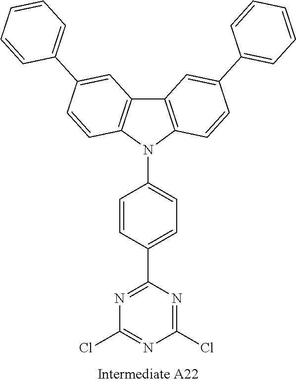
C1=CC(C2=NC(Cl)=NC(Cl)=N2)=CC=C1N1C2=C(C3=C1C=CC(C1=CC=CC=C1)=C3)C=C(C1=CC=CC=C1)C=C2
